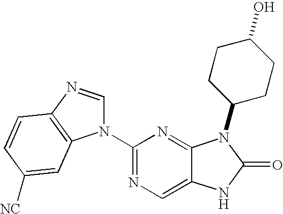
C12=CN=C(N3C=NC4=C3C=C([NC])C=C4)N=C1N(C1CCC(O)CC1)C(=O)N2
